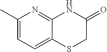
C1(C)=CC=C2C(=N1)NC(=O)CS2
